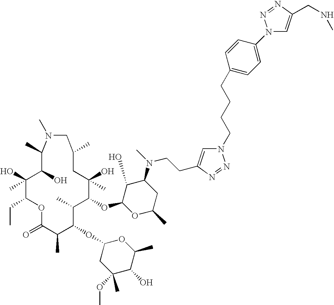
O1C(=O)C(C)C(OC2CC(OC)(C)C(O)C(C)O2)C(C)C(OC2OC(C)CC(N(CCC3=CN(CCCCC4=CC=C(N5C=C(CNC)N=N5)C=C4)N=N3)C)C2O)C(O)(C)CC(C)CN(C)C(C)C(O)C(O)(C)C1CC
